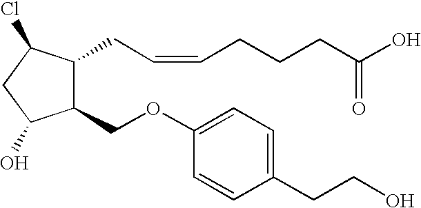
C1(OCC2C(CC=CCCCC(O)=O)C(Cl)CC2O)=CC=C(CCO)C=C1
